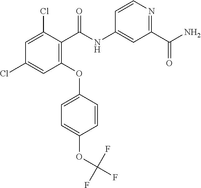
C1=C(Cl)C(C(NC2=CC(C(N)=O)=NC=C2)=O)=C(OC2=CC=C(OC(F)(F)F)C=C2)C=C1Cl
